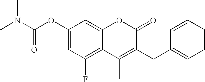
C1(OC(N(C)C)=O)=CC(F)=C2C(=C1)OC(=O)C(CC1=CC=CC=C1)=C2C
